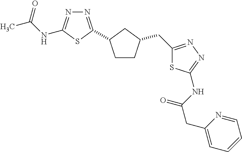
N1=C(C2CCC(CC3=NN=C(NC(CC4=CC=CC=N4)=O)S3)C2)SC(NC(C)=O)=N1
